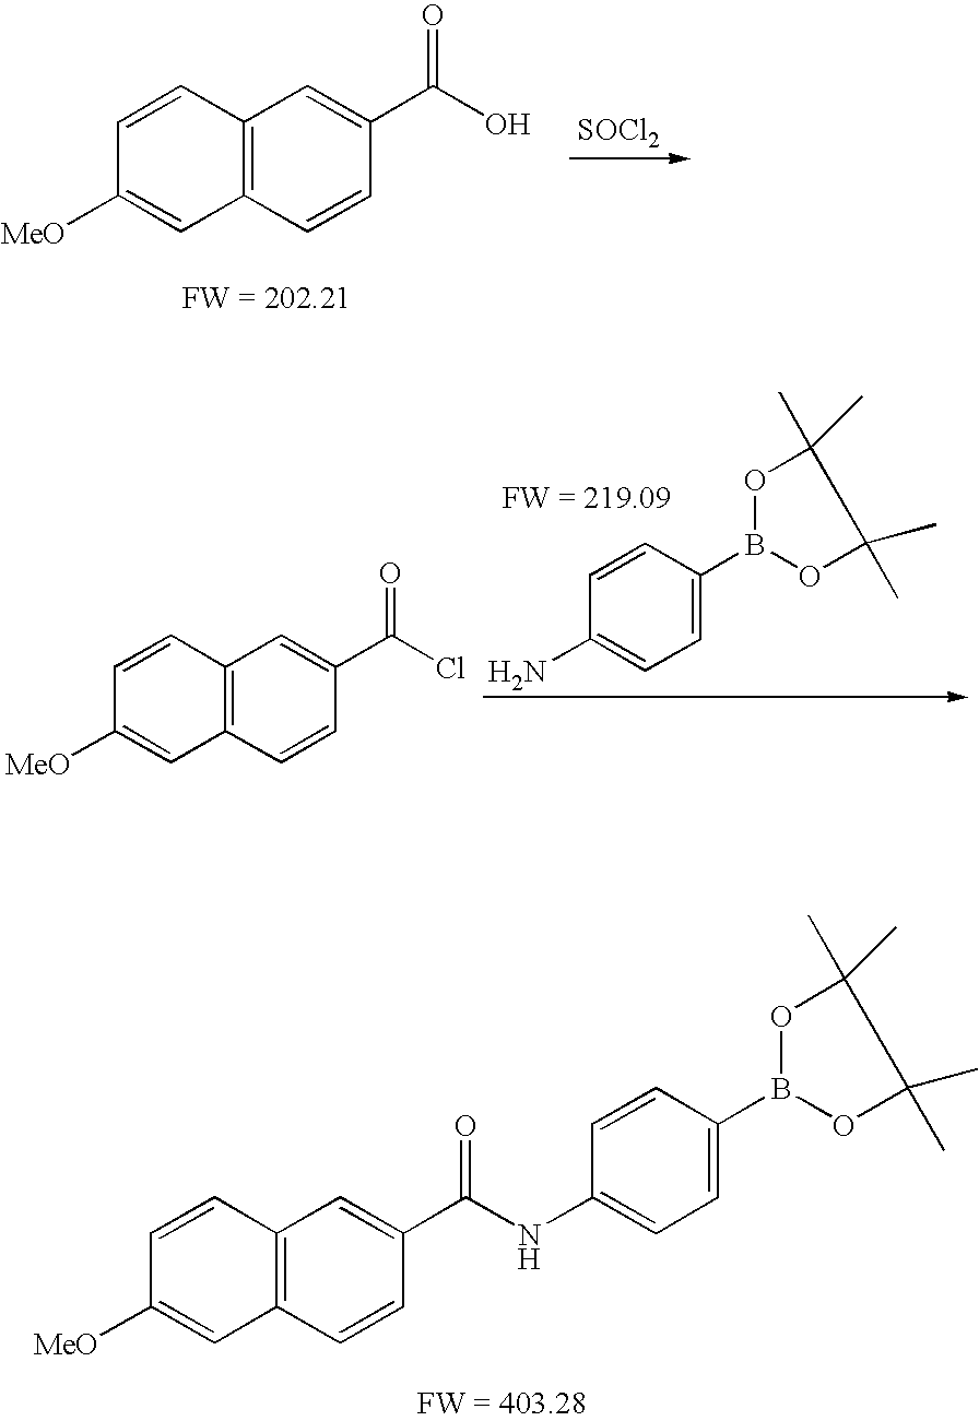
C12=C(C=CC(C(O)=O)=C1)C=C([MeO])C=C2.[SOCl2].C12=C(C=CC(C(Cl)=O)=C1)C=C([MeO])C=C2.C1=CC(N)=CC=C1B1OC(C)(C)C(C)(C)O1.C12=C(C=CC(C(NC3=CC=C(B4OC(C)(C)C(C)(C)O4)C=C3)=O)=C1)C=C([MeO])C=C2
